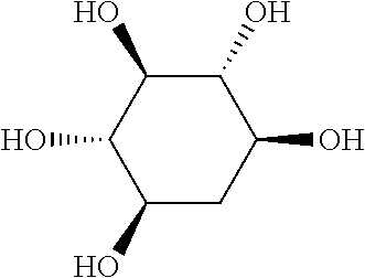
C1(O)CC(O)C(O)C(O)C1O
